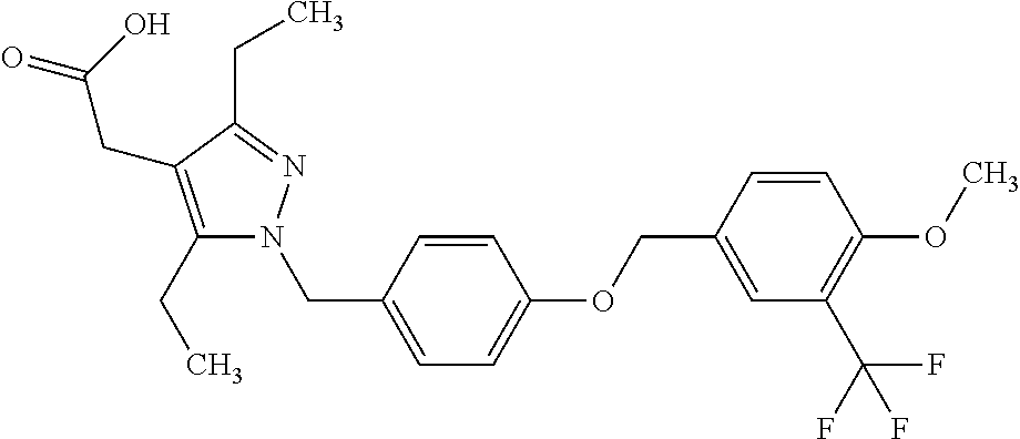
C(OC1=CC=C(CN2C(CC)=C(CC(=O)O)C(CC)=N2)C=C1)C1=CC(C(F)(F)F)=C(OC)C=C1
